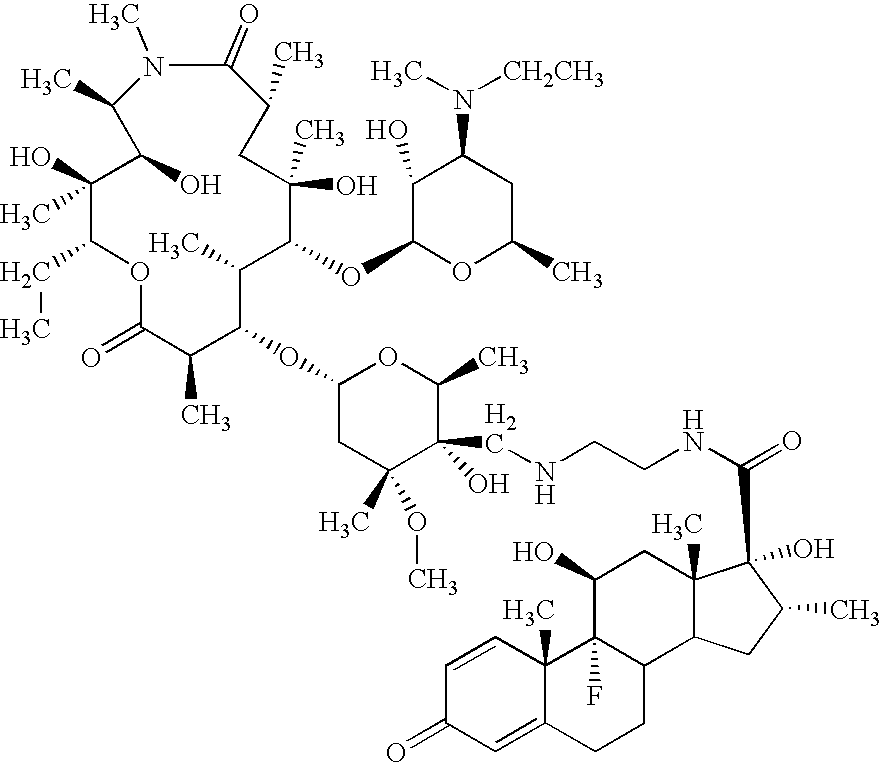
C1(O)(C)C(CC)OC(=O)C(C)C(OC2CC(C)(OC)C(O)(CNCCNC(C3(O)C4(C)C(C5CCC6=CC(=O)C=CC6(C)C5(F)C(O)C4)CC3C)=O)C(C)O2)C(C)C(OC2C(O)C(N(C)[CH2CH3])CC(C)O2)C(C)(O)CC(C)C(=O)N(C)C(C)C1O
